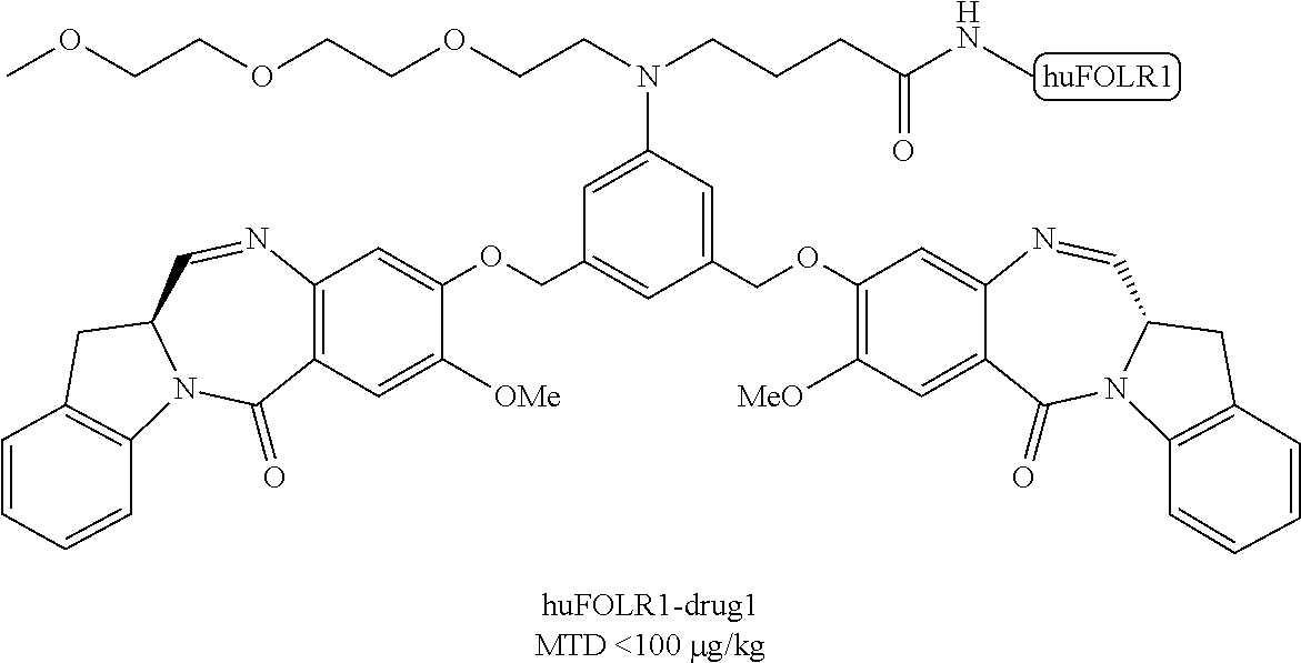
C12=C(C=C([OMe])C(OCC3=CC(COC4=C([MeO])C=C5C(=C4)N=CC4N(C5=O)C5=C(C4)C=CC=C5)=CC(N(CCOCCOCCOC)CCCC(NC)=O)=C3)=C1)C(=O)N1C(C=N2)CC2=C1C=CC=C2
